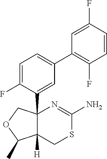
C1=C(F)C(C23C([H])(CSC(N)=N2)C(C)OC3)=CC(C2=C(F)C=CC(F)=C2)=C1
